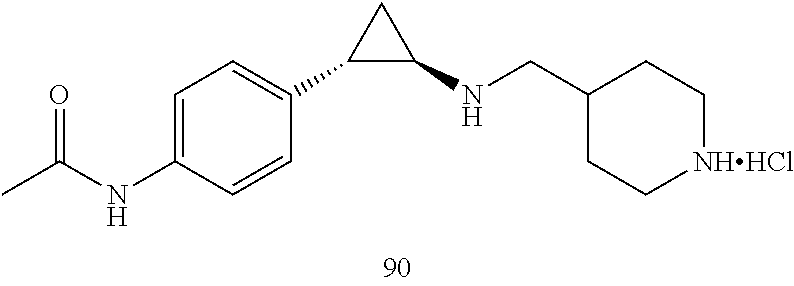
C1(C2CC2NCC2CC[NHHCl]CC2)=CC=C(NC(C)=O)C=C1
